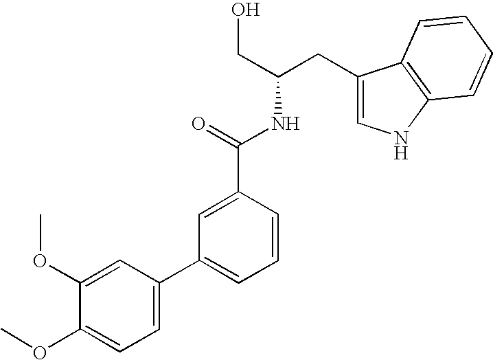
C1=C(C2=CC=CC(C(=O)NC(CO)CC3=CNC4=C3C=CC=C4)=C2)C=C(OC)C(OC)=C1
